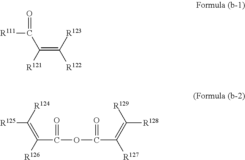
O=C([R111])C([R121])=C([R123])[R122].C([R125])([R124])=C([R126])C(=O)OC(=O)C(=C([R129])[R128])[R127]
